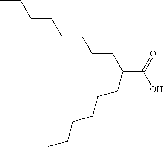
CCCCCCCCC(C(O)=O)CCCCCC
